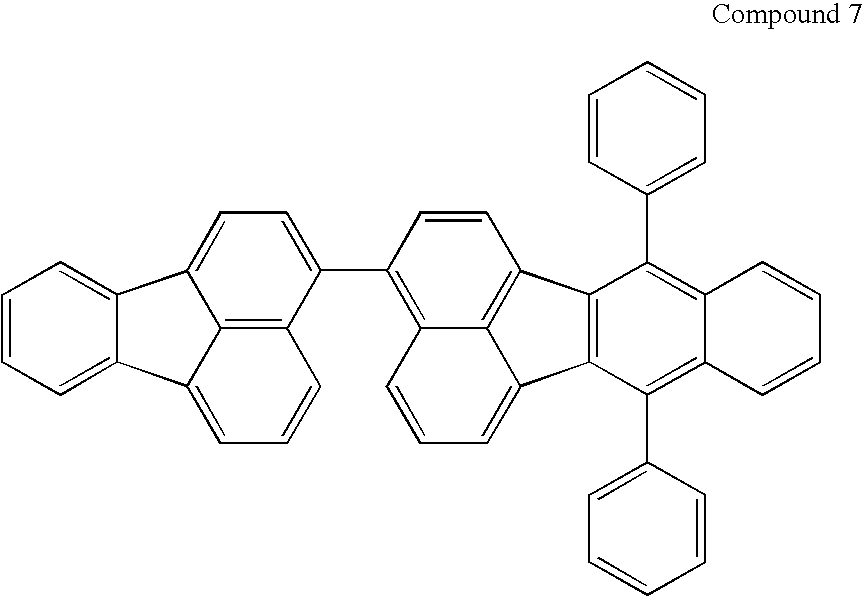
C1=CC=C2C(=C1)C1=CC=C(C3=C4C=CC=C5C6=C(C(C7=CC=CC=C7)=C7C(=C6C6=CC=CC=C6)C=CC=C7)C(=C45)C=C3)C3=C1C2=CC=C3
